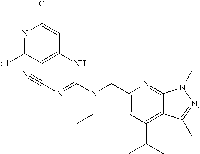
N1=C(Cl)C=C(NC(N(CC2=CC(C(C)C)=C3C(=N2)N(C)N=C3C)CC)=NC#N)C=C1Cl
